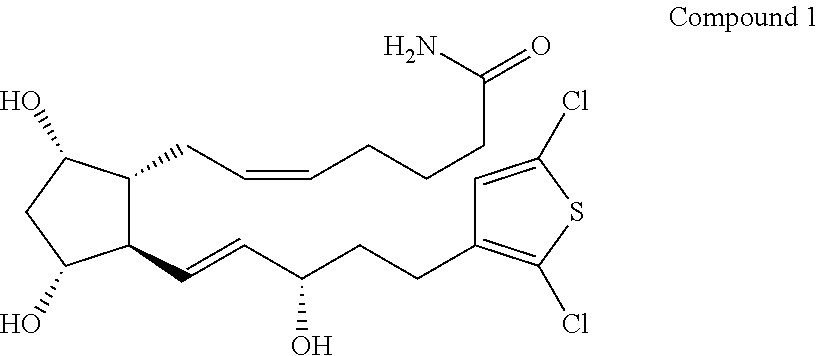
C1=C(Cl)SC(Cl)=C1CCC(C=CC1C(O)CC(O)C1CC=CCCCC(N)=O)O
